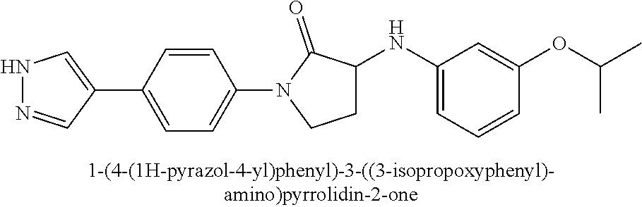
N1N=CC(C2=CC=C(N3C(=O)C(NC4=CC=CC(OC(C)C)=C4)CC3)C=C2)=C1
